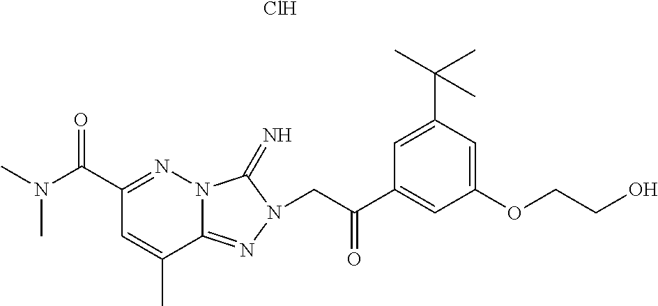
N12C(=NN(CC(C3=CC(OCCO)=CC(C(C)(C)C)=C3)=O)C1=N)C(C)=CC(C(N(C)C)=O)=N2.Cl
